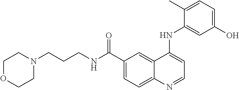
C1(C(=O)NCCCN2CCOCC2)=CC=C2C(=C1)C(NC1=CC(O)=CC=C1C)=CC=N2
